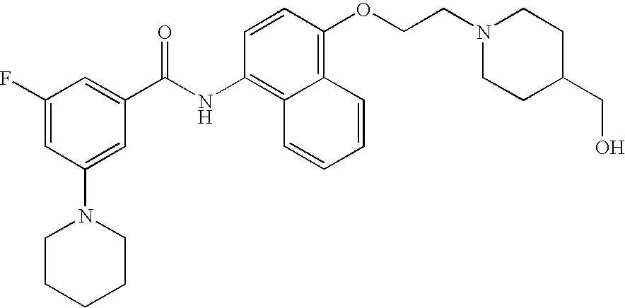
C1(F)=CC(N2CCCCC2)=CC(C(NC2=C3C(=C(OCCN4CCC(CO)CC4)C=C2)C=CC=C3)=O)=C1
